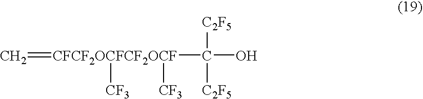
C=[CFCF2OCFCF2OCF](C(O)([C2F5])[C2F5])([CF3])[CF3]
